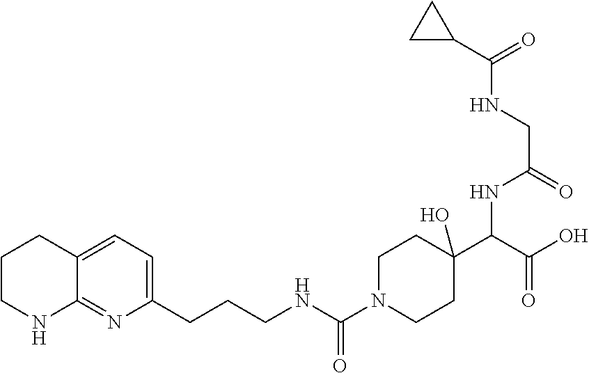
C1CNC2=NC(CCCNC(N3CCC(C(C(=O)O)NC(CNC(=O)C4CC4)=O)(O)CC3)=O)=CC=C2C1
